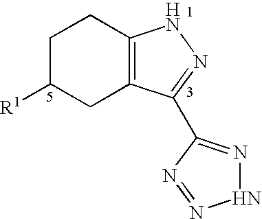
C1C([R1])CC2=C(C1)NN=C2C1=NNN=N1
